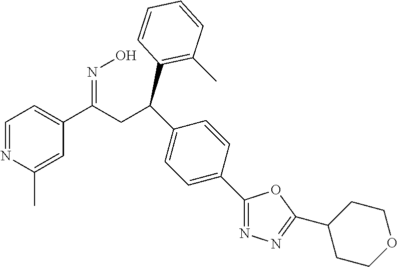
C(CC(C1=CC=NC(C)=C1)=NO)(C1=C(C)C=CC=C1)C1=CC=C(C2=NN=C(C3CCOCC3)O2)C=C1
